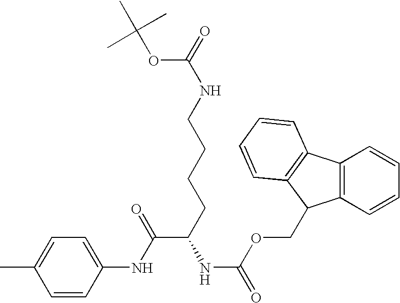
CC1=CC=C(NC(=O)C(NC(OCC2C3=C(C4=C2C=CC=C4)C=CC=C3)=O)CCCCNC(=O)OC(C)(C)C)C=C1
